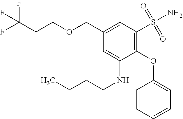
FC(CCOCC1=CC(S(N)(=O)=O)=C(OC2=CC=CC=C2)C(NCCCC)=C1)(F)F
